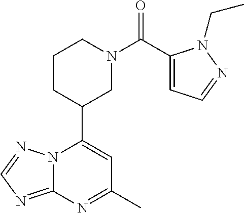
N12C(=NC=N1)N=C(C)C=C2C1CN(C(=O)C2=CC=NN2CC)CCC1
